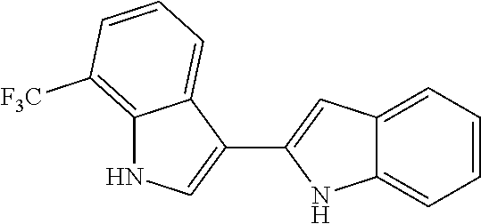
C1(C2=CC3=CC=CC=C3N2)=CNC2=C([F3C])C=CC=C12
